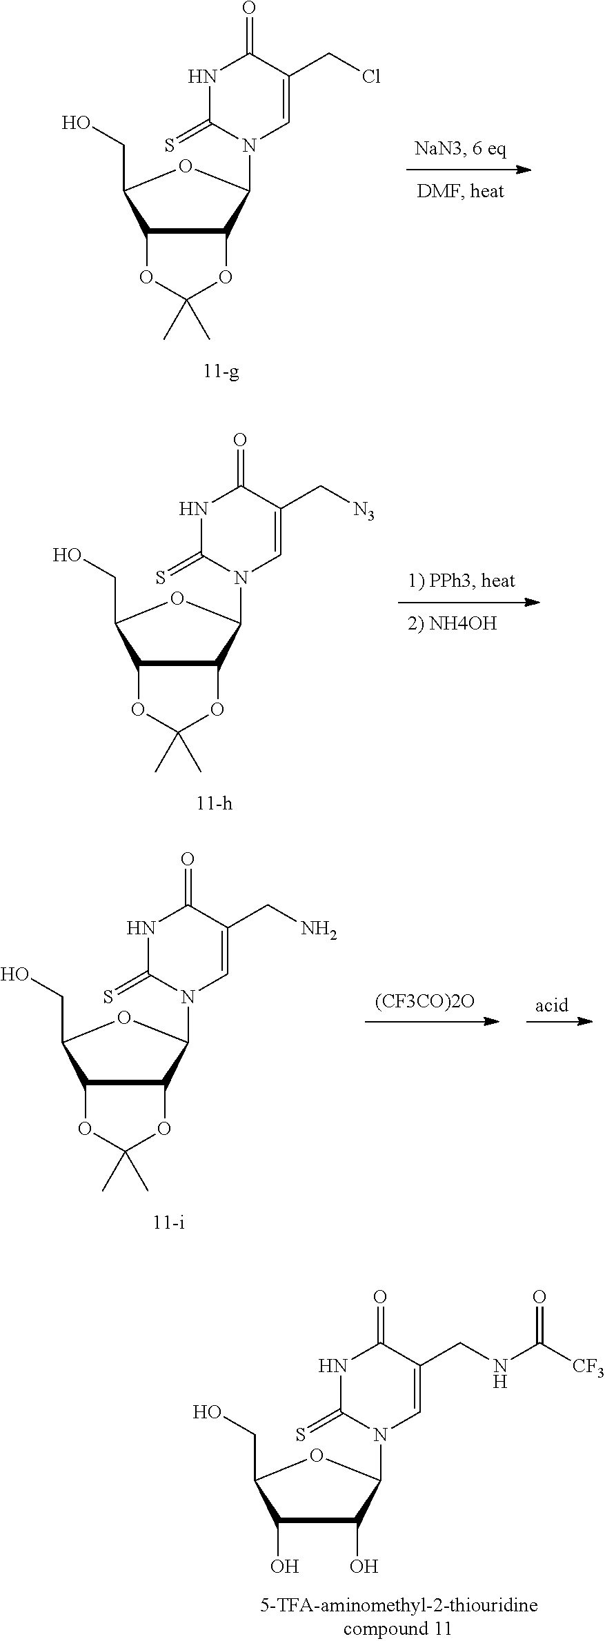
C12OC(C)(C)OC1C(N1C(=S)NC(=O)C(CCl)=C1)OC2CO.C12OC(C)(C)OC1C(N1C(=S)NC(=O)C(C[N3])=C1)OC2CO.[(CF3CO)2O].[acid].C12OC(C)(C)OC1C(N1C(=S)NC(=O)C(CN)=C1)OC2CO.C1(O)C(O)C(N2C(=S)NC(=O)C(CNC([CF3])=O)=C2)OC1CO
